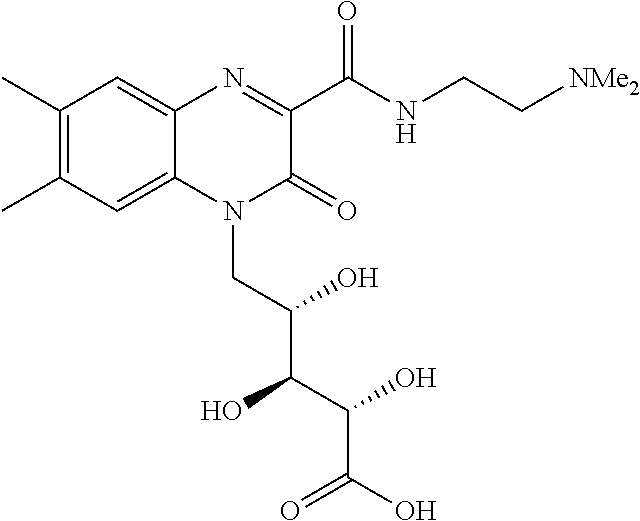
C1(C)=C(C)C=C2C(=C1)N=C(C(=O)NCC[NMe2])C(=O)N2CC(C(C(C(O)=O)O)O)O
